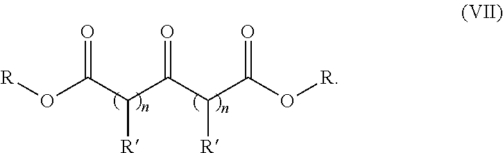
[R]OC(C(C(C(C(O[R])=O)[R])=O)[R])=O
